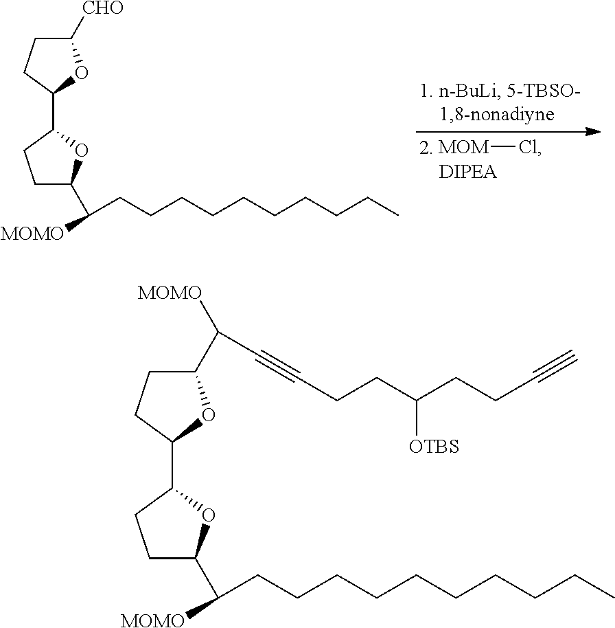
C1([CHO])CCC(C2CCC(C(CCCCCCCCCC)[MOMO])O2)O1.[MOM]Cl.C1(C(C#CCCC(CCC#C)[OTBS])[MOMO])CCC(C2CCC(C(CCCCCCCCCC)[MOMO])O2)O1
